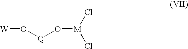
[W]O[Q]O[M](Cl)Cl
